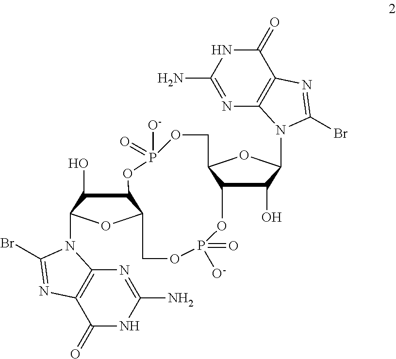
C1(O)C2C(OC1N1C3=C(C(=O)NC(N)=N3)N=C1Br)COP([O-])(=O)OC1C(O)C(N3C4=C(C(=O)NC(N)=N4)N=C3Br)OC1COP(=O)([O-])O2
